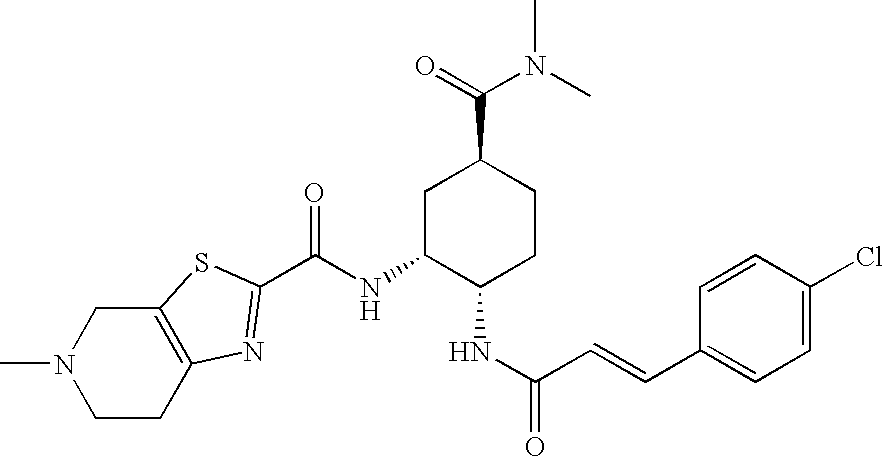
C12=C(CCN(C)C1)N=C(C(NC1C(NC(=O)C=CC3=CC=C(Cl)C=C3)CCC(C(N(C)C)=O)C1)=O)S2
